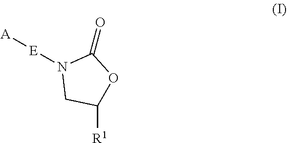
[A][E]N1CC([R1])OC1=O
